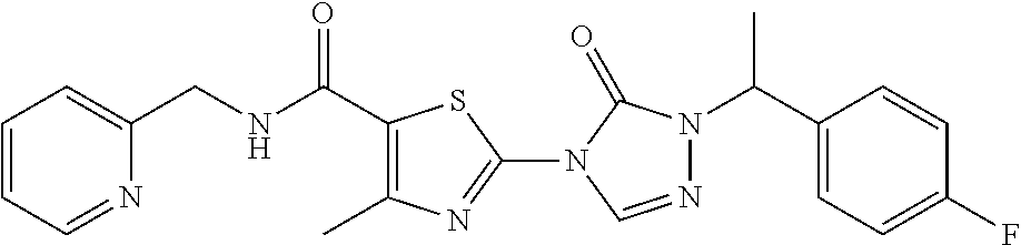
C1=CC=NC(CNC(=O)C2=C(C)N=C(N3C(=O)N(C(C)C4=CC=C(F)C=C4)N=C3)S2)=C1
